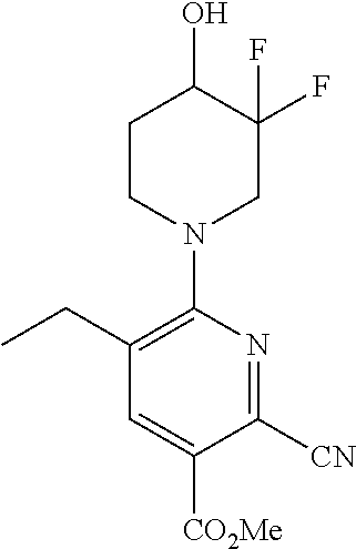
C1CN(C2=C(CC)C=C([CO2Me])C([CN])=N2)CC(F)(F)C1O
